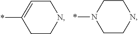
C1CNCC=C1*.C1CNCCN1*
